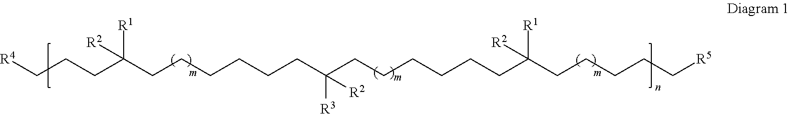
[R4]CCCC(CCCCCCC(CCCCCCC(CCCCC[R5])([R1])[R2])([R3])[R2])([R1])[R2]
